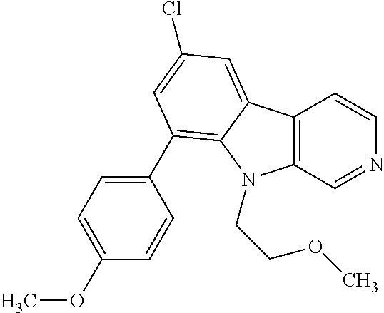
C12=C(C=NC=C1)N(CCOC)C1=C(C3=CC=C(OC)C=C3)C=C(Cl)C=C21
